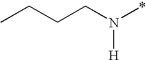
CCCCN(*)[H]
